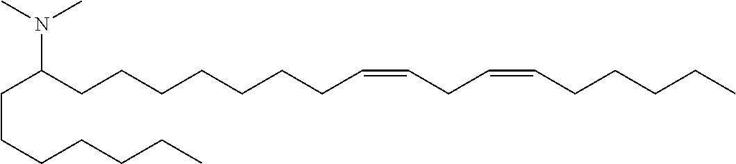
C(C(CCCCCCCC=CCC=CCCCCC)N(C)C)CCCCCC
